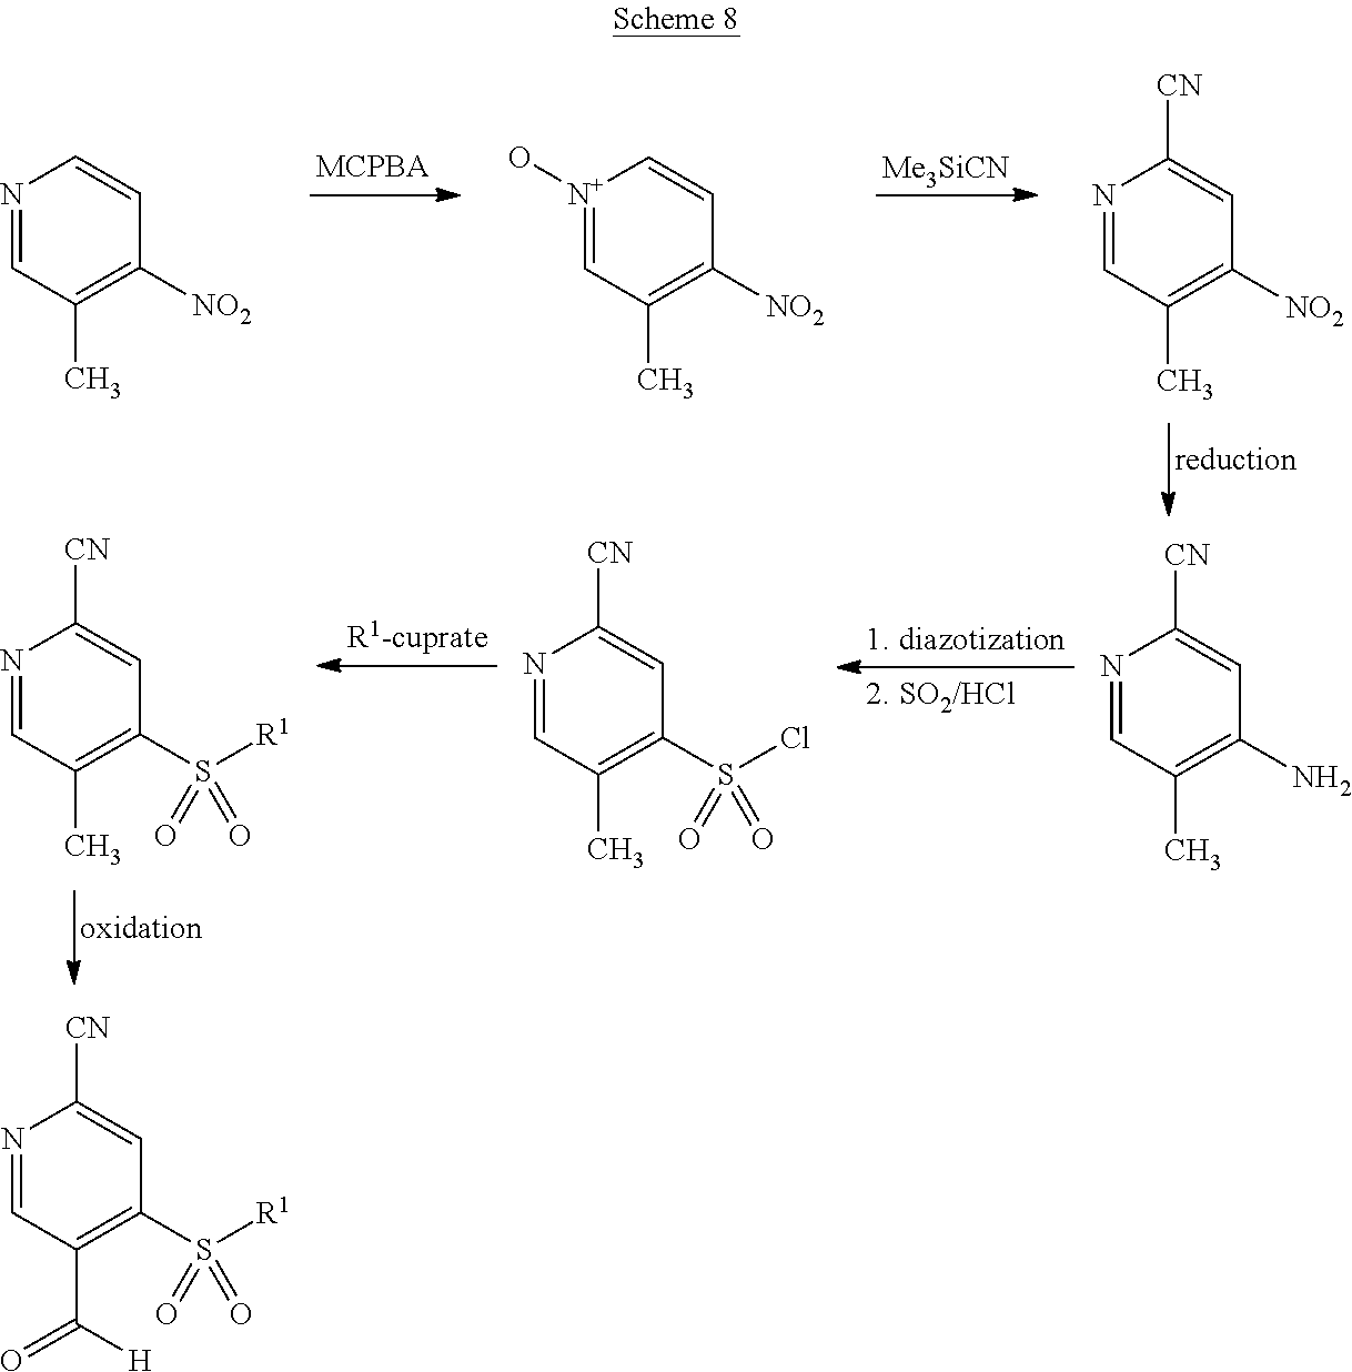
[Me3SiCN].N1=CC(C)=C([NO2])C=C1.[N+]1(O)=CC(C)=C([NO2])C=C1.N1=CC(C)=C([NO2])C=C1[CN].N1=CC(C)=C(N)C=C1[CN].N1=CC(C)=C(S(Cl)(=O)=O)C=C1[CN].N1=CC(C)=C(S([R1])(=O)=O)C=C1[CN].N1=CC(C([H])=O)=C(S([R1])(=O)=O)C=C1[CN]
